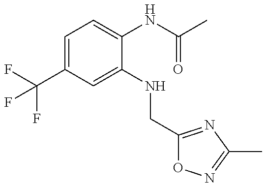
C1=C(C(F)(F)F)C=C(NCC2=NC(C)=NO2)C(NC(C)=O)=C1
